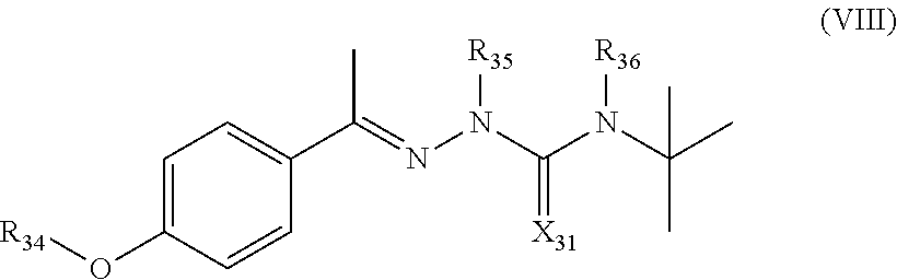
C1=C(O[R34])C=CC(C(=NN(C(N(C(C)(C)C)[R36])=[X31])[R35])C)=C1
